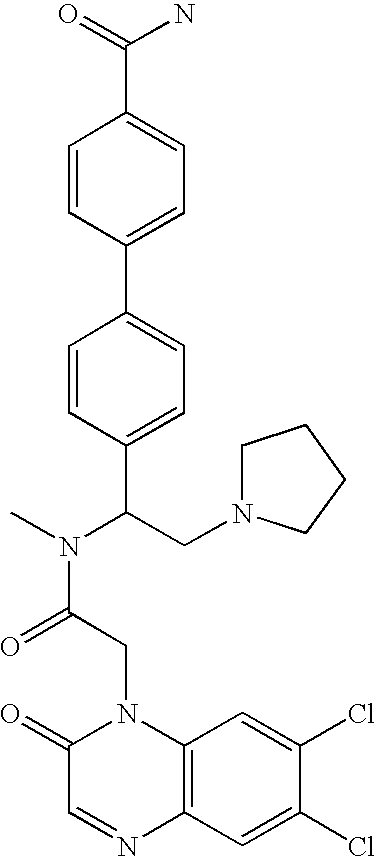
C12=C(C=C(Cl)C(Cl)=C1)N=CC(=O)N2CC(N(C)C(CN1CCCC1)C1=CC=C(C2=CC=C(C(=O)N)C=C2)C=C1)=O
